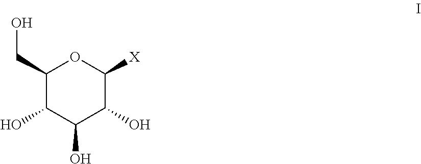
C1(CO)C(O)C(O)C(O)C([X])O1
